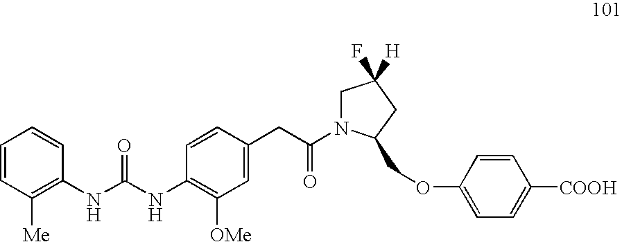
C1=CC([Me])=C(NC(NC2=C([OMe])C=C(CC(=O)N3CC(F)([H])CC3COC3=CC=C([COOH])C=C3)C=C2)=O)C=C1
